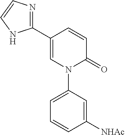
C1=C(C2=NC=CN2)C=CC(=O)N1C1=CC=CC([NHAc])=C1
